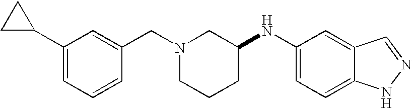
C1(C2CC2)=CC=CC(CN2CCCC(NC3=CC=C4C(=C3)C=NN4)C2)=C1
